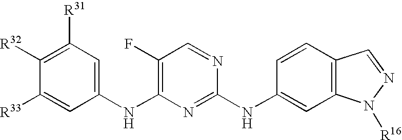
C1(NC2=C(F)C=NC(NC3=CC4=C(C=C3)C=NN4[R16])=N2)=CC([R31])=C([R32])C([R33])=C1
